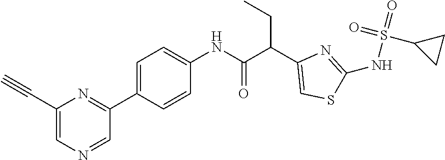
C1=C(C2=NC(C#C)=CN=C2)C=CC(NC(C(C2=CSC(NS(=O)(=O)C3CC3)=N2)CC)=O)=C1
